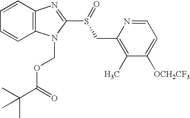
C12=C(N(COC(C(C)(C)C)=O)C(S(=O)CC3=C(C)C([OCH2CF3])=CC=N3)=N1)C=CC=C2
